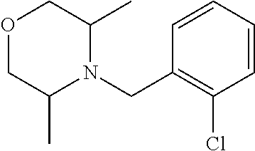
O1CC(C)N(CC2=C(Cl)C=CC=C2)C(C)C1
